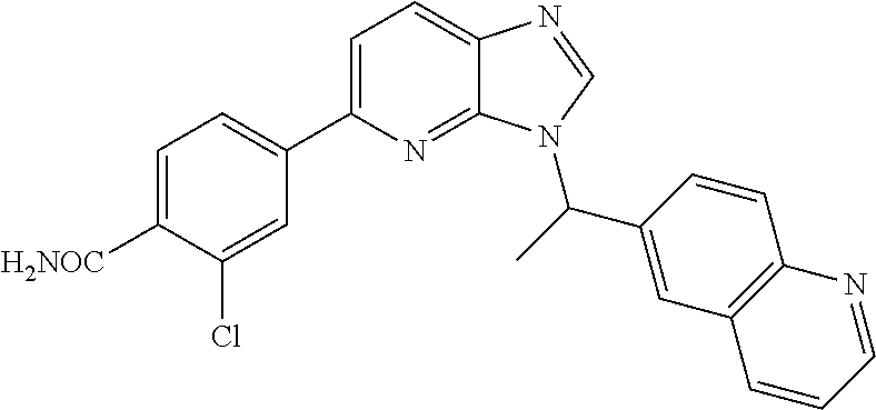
C1=C(C2=CC=C([H2NOC])C(Cl)=C2)N=C2C(=C1)N=CN2C(C1=CC2=C(C=C1)N=CC=C2)C
